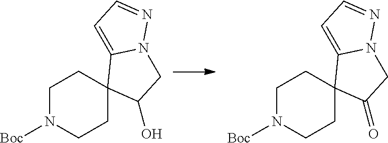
C1N([Boc])CCC2(C1)C(O)CN1C2=CC=N1.C1N([Boc])CCC2(C1)C(=O)CN1C2=CC=N1
